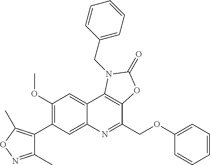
C1(C)=NOC(C)=C1C1=C(OC)C=C2C(=C1)N=C(COC1=CC=CC=C1)C1=C2N(CC2=CC=CC=C2)C(=O)O1
